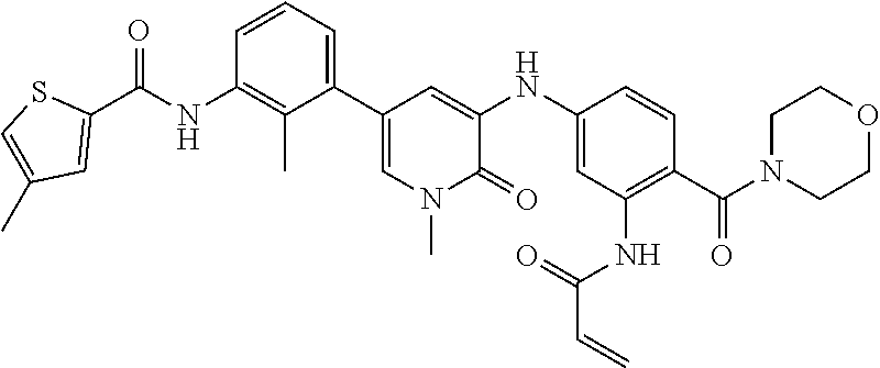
C(NC1=C(C)C(C2=CN(C)C(=O)C(NC3=CC(NC(C=C)=O)=C(C(N4CCOCC4)=O)C=C3)=C2)=CC=C1)(=O)C1=CC(C)=CS1
